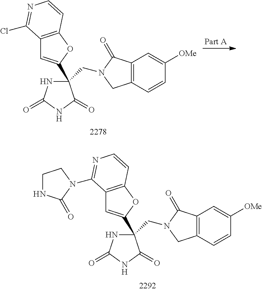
C12=C(C=CC([OMe])=C1)CN(CC1(C3=CC4=C(O3)C=CN=C4Cl)NC(=O)NC1=O)C2=O.C12=C(C=CC([OMe])=C1)CN(CC1(C3=CC4=C(O3)C=CN=C4N3C(=O)NCC3)NC(=O)NC1=O)C2=O
